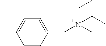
C1=CC(CN(C)(CC)CC)=CC=C1C
